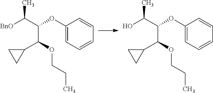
C1(OC(C([BnO])C)C(OCCC)C2CC2)=CC=CC=C1.C1(OC(C(O)C)C(OCCC)C2CC2)=CC=CC=C1
